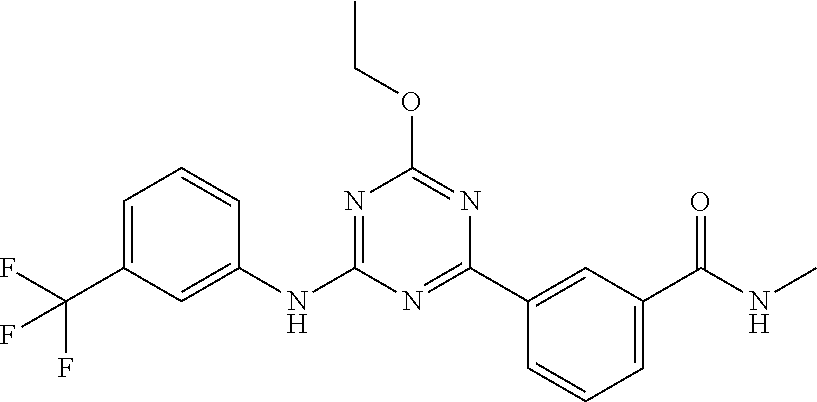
N1=C(C2=CC(C(NC)=O)=CC=C2)N=C(OCC)N=C1NC1=CC(C(F)(F)F)=CC=C1
